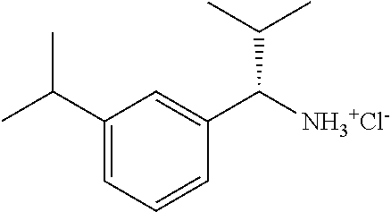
C1(C(C)C)=CC=CC(C([NH3+Cl-])C(C)C)=C1
